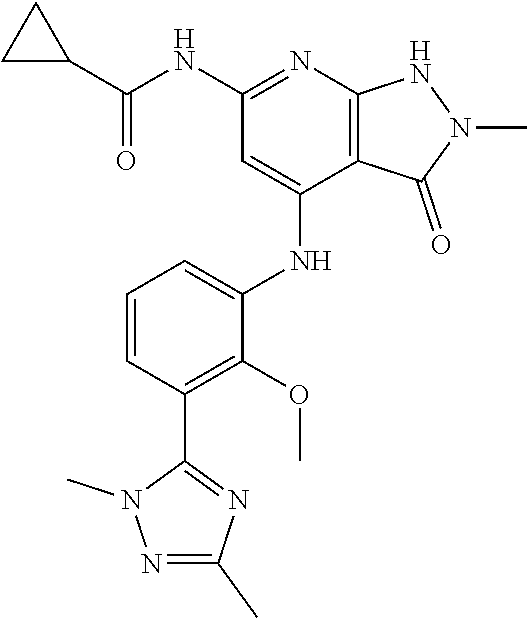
N(C1=NC2=C(C(NC3=CC=CC(C4=NC(C)=NN4C)=C3OC)=C1)C(=O)N(C)N2)C(C1CC1)=O
